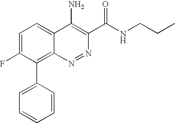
C1=CC=CC(C2=C3N=NC(C(NCCC)=O)=C(N)C3=CC=C2F)=C1
